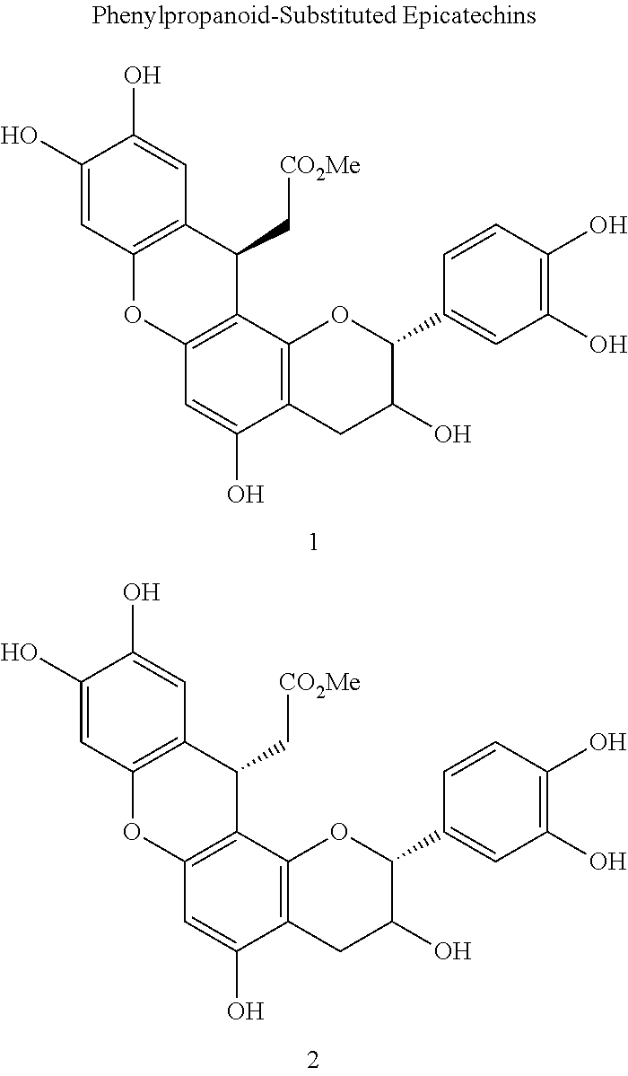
C1(O)=CC2=C(C=C1O)C(C[CO2Me])C1=C(O2)C=C(O)C2=C1OC(C1=CC(O)=C(O)C=C1)C(O)C2.C1(O)=CC2=C(C=C1O)C(C[CO2Me])C1=C(O2)C=C(O)C2=C1OC(C1=CC(O)=C(O)C=C1)C(O)C2
